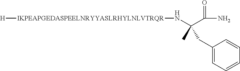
[H][IKPEAPGEDASPEELNRYYASLRHYLNLVTRQR]NC(C(N)=O)(C)CC1=CC=CC=C1
